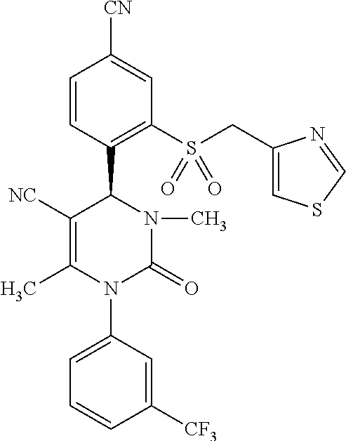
C1(C2C([NC])=C(C)N(C3=CC=CC([CF3])=C3)C(=O)N2C)=C(S(CC2=CSC=N2)(=O)=O)C=C([CN])C=C1
